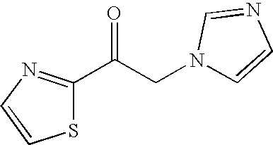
C1(C(CN2C=CN=C2)=O)=NC=CS1
